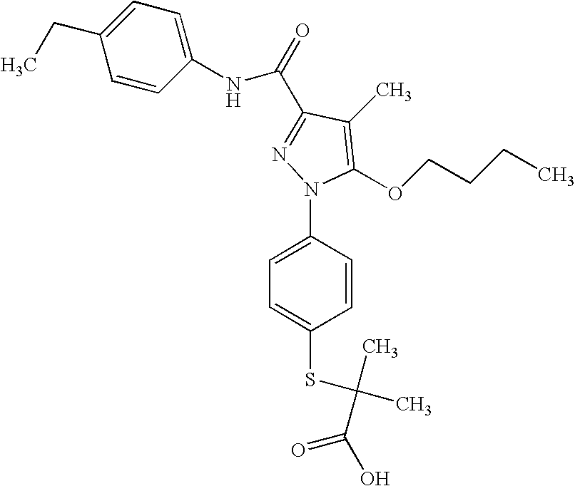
C1(NC(C2=NN(C3=CC=C(SC(C)(C(O)=O)C)C=C3)C(OCCCC)=C2C)=O)=CC=C(CC)C=C1
